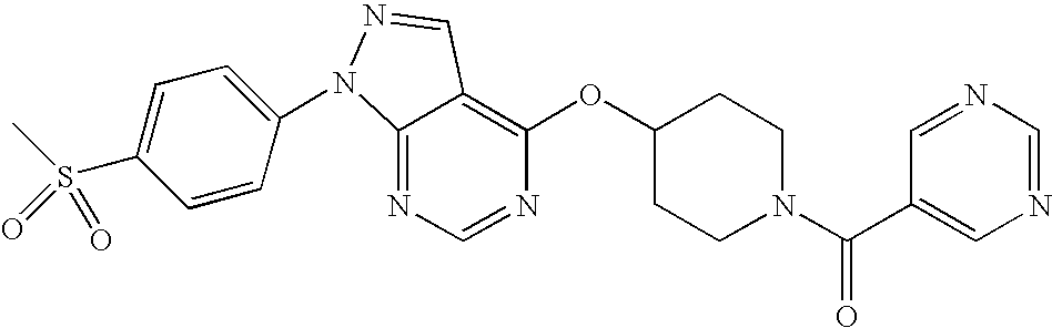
C12=NC=NC(OC3CCN(C(C4=CN=CN=C4)=O)CC3)=C1C=NN2C1=CC=C(S(C)(=O)=O)C=C1
